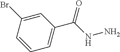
C1=C(Br)C=CC=C1C(NN)=O
